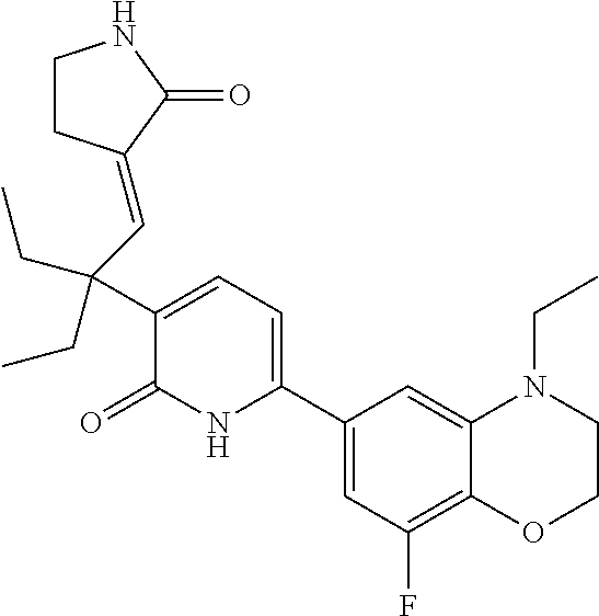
C1(C2=CC=C(C(C=C3CCNC3=O)(CC)CC)C(=O)N2)=CC(F)=C2C(=C1)N(CC)CCO2
